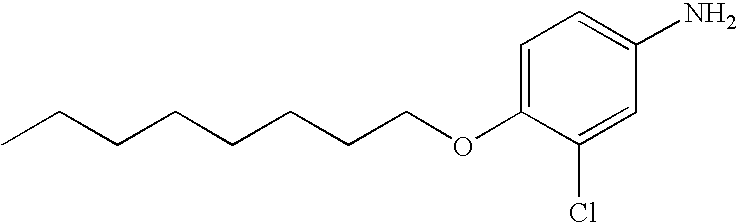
C1=C(OCCCCCCCC)C(Cl)=CC(N)=C1
